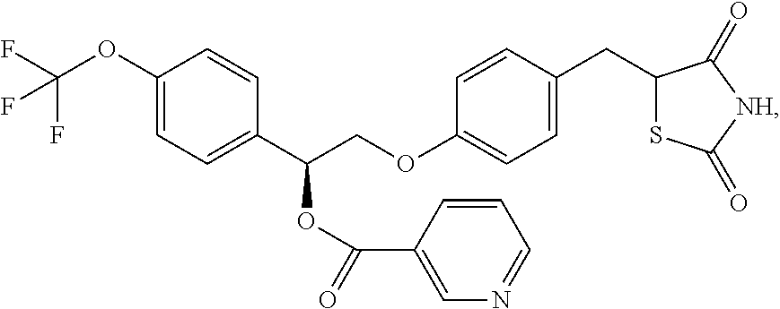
C1(OC(F)(F)F)=CC=C(C(COC2=CC=C(CC3SC(=O)[NH]C3=O)C=C2)OC(=O)C2=CN=CC=C2)C=C1
